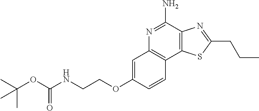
C12=C(C(N)=NC3=C1C=CC(OCCNC(OC(C)(C)C)=O)=C3)N=C(CCC)S2
